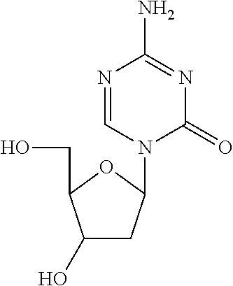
C1(O)CC(N2C(=O)N=C(N)N=C2)OC1CO
